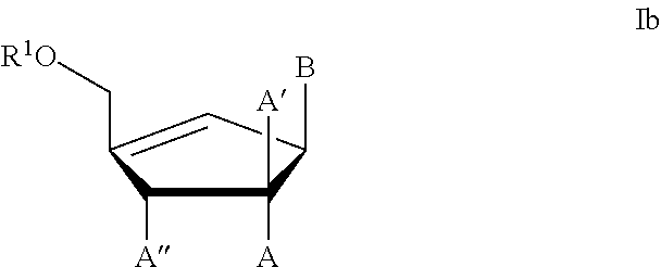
C1([A])C([A])([A])C(B)C=C1C[R1O]
